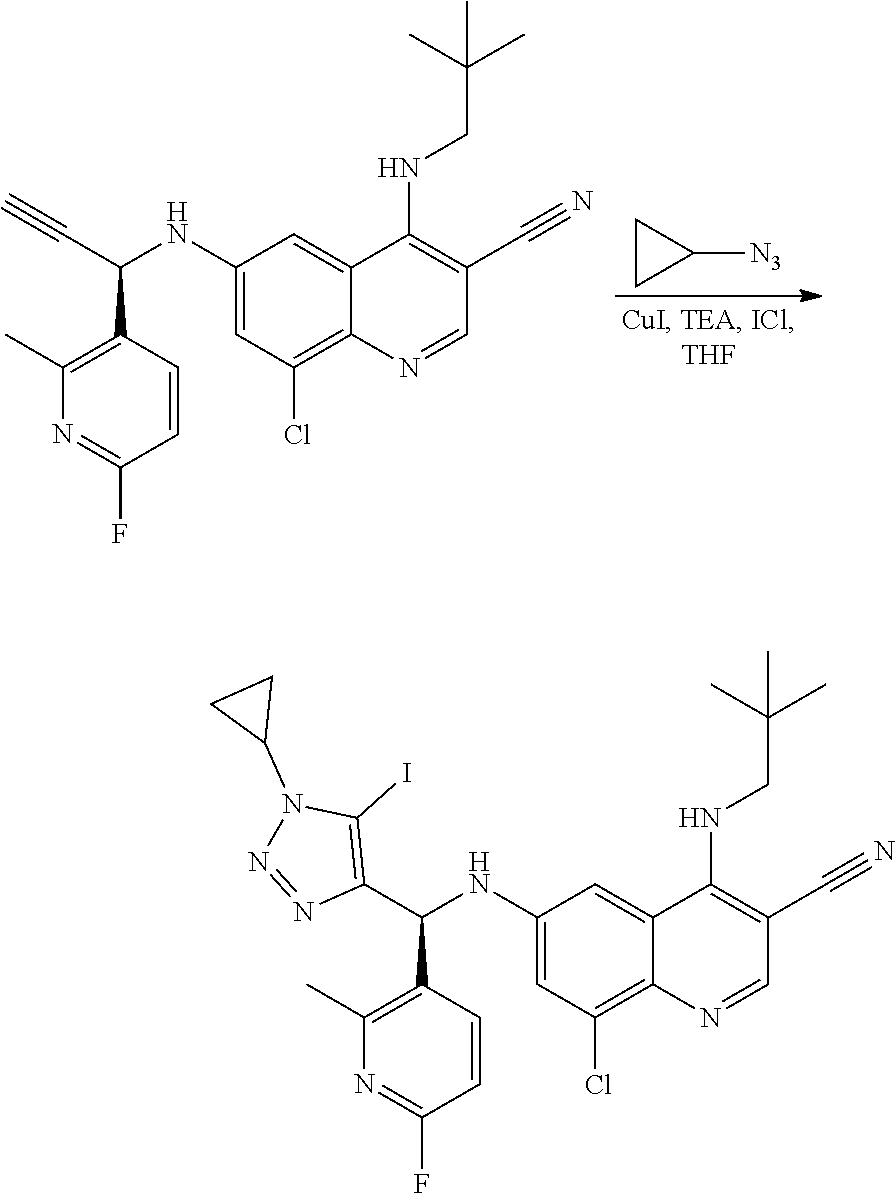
C1CC1[N3].C#CC(C1=C(C)N=C(F)C=C1)NC1=CC(Cl)=C2C(=C1)C(NCC(C)(C)C)=C(C#N)C=N2.C1(C(C2=C(C)N=C(F)C=C2)NC2=CC(Cl)=C3C(=C2)C(NCC(C)(C)C)=C(C#N)C=N3)=C(I)N(C2CC2)N=N1
